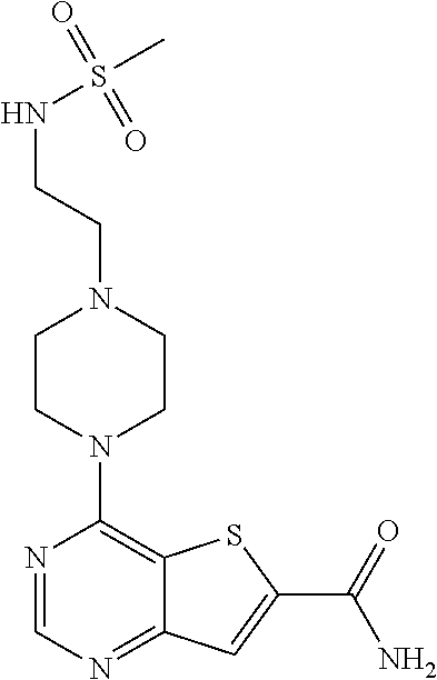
N1=CN=C2C(=C1N1CCN(CCNS(=O)(C)=O)CC1)SC(C(=O)N)=C2
